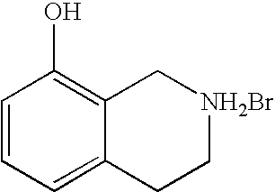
C1=CC=C2C(=C1O)C[NH2Br]CC2
